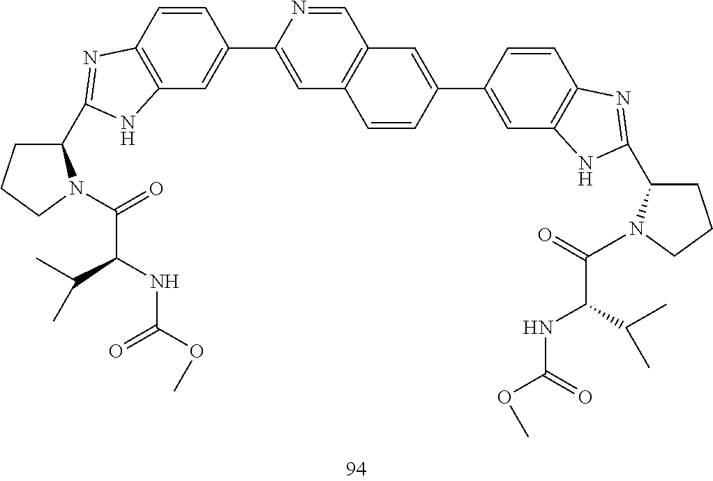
C1=C(C2=CC3=C(C=C2)N=C(C2CCCN2C(=O)C(NC(OC)=O)C(C)C)N3)N=CC2=C1C=CC(C1=CC3=C(C=C1)N=C(C1CCCN1(C)C(=O)C(C(C)C)NC(OC)=O)N3)=C2
